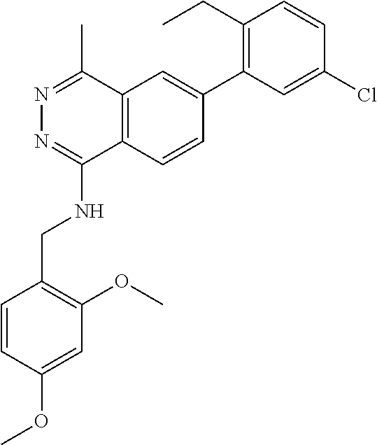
C12=C(C=CC(C3=C(CC)C=CC(Cl)=C3)=C1)C(NCC1=C(OC)C=C(OC)C=C1)=NN=C2C
